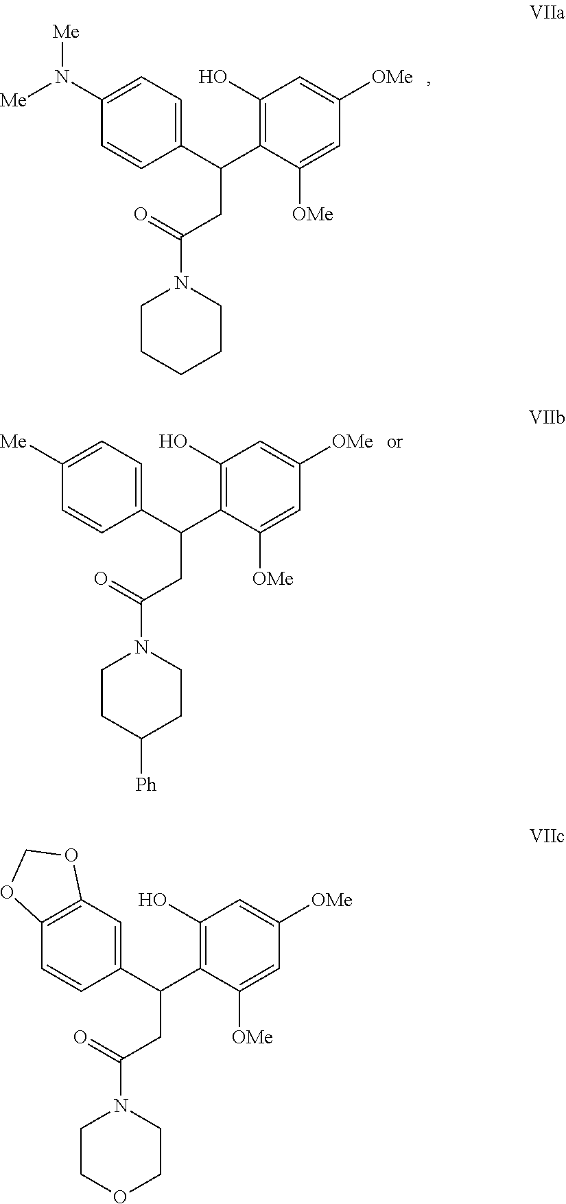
[Me]N(C1=CC=C(C(C2=C(O)C=C([OMe])C=C2[OMe])CC(N2CCCCC2)=O)C=C1)[Me].C1([Me])=CC=C(C(C2=C(O)C=C([OMe])C=C2[OMe])CC(N2CCC([Ph])CC2)=O)C=C1.C12=C(C=C(C(C3=C(O)C=C([OMe])C=C3[OMe])CC(N3CCOCC3)=O)C=C1)OCO2
